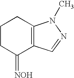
C1CC(=[NOH])C2=C(C1)N(C)N=C2
